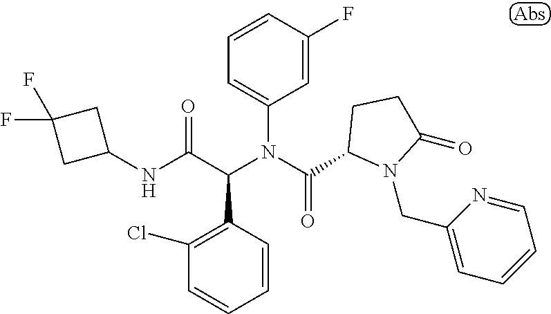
C1=CC(C(C(NC2CC(F)(F)C2)=O)N(C(=O)C2N(CC3=CC=CC=N3)C(=O)CC2)C2=CC=CC(F)=C2)=C(Cl)C=C1
